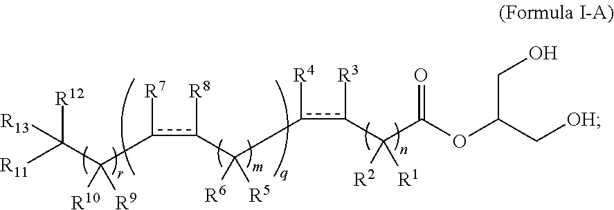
[R12]C([R11])([R13])C(c([R7])c([R8])C([R6])([R5])c([R4])c([R3])C(C(OC(C[OH])CO)=O)([R2])[R1])([R10])[R9]
